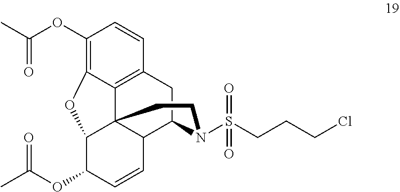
CC(OC1C=CC2C34C1OC1=C(OC(C)=O)C=CC(=C31)CC2N(S(=O)(=O)CCCCl)CC4)=O
